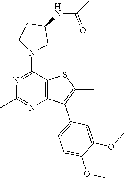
C(NC1CCN(C2=NC(C)=NC3=C2SC(C)=C3C2=CC=C(OC)C(OC)=C2)C1)(C)=O
